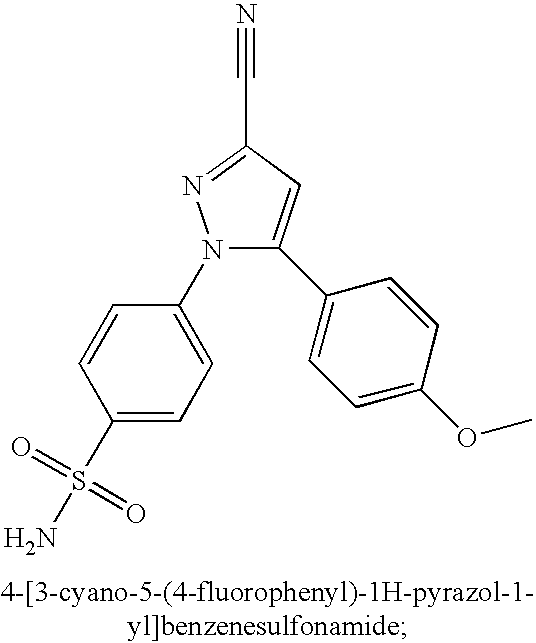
C1(S(N)(=O)=O)=CC=C(N2C(C3=CC=C(OC)C=C3)=CC(C#N)=N2)C=C1
